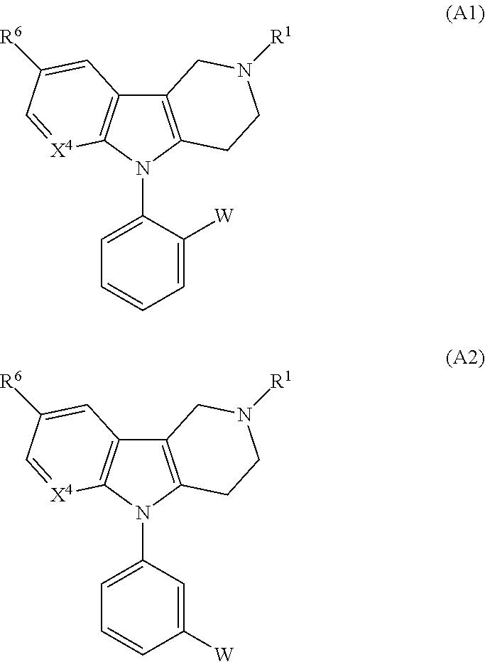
C12=C(CCN([R1])C1)N(C1=CC=CC=C1[W])C1=C2C=C([R6])C=[X4]1.C12=C(CCN([R1])C1)N(C1=CC=CC([W])=C1)C1=C2C=C([R6])C=[X4]1
